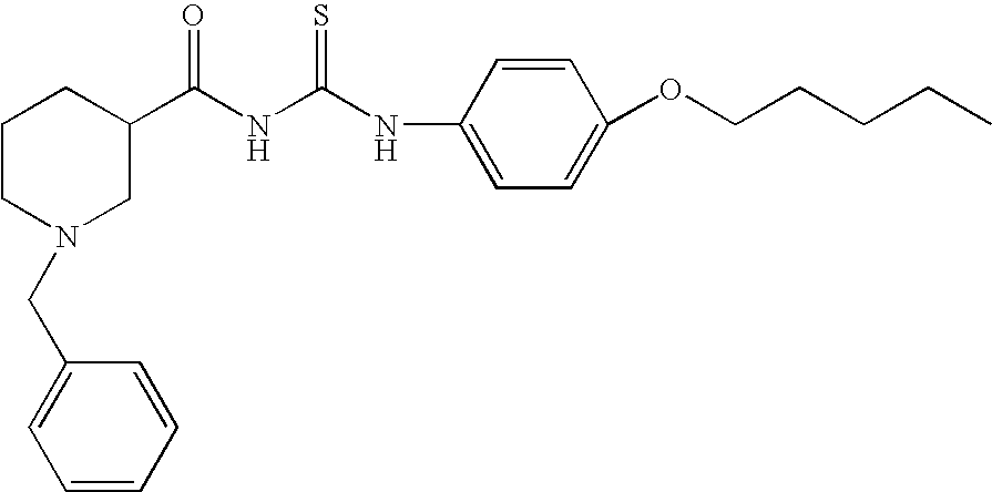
N(C(NC(C1CCCN(CC2=CC=CC=C2)C1)=O)=S)C1=CC=C(OCCCCC)C=C1
